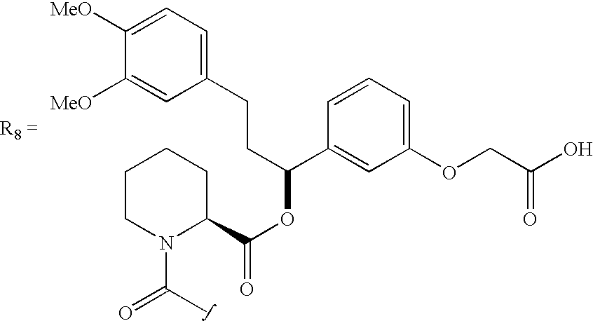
C1CN(C(C)=O)C(C(OC(C2=CC(OCC(O)=O)=CC=C2)CCC2=CC=C([MeO])C([MeO])=C2)=O)CC1
